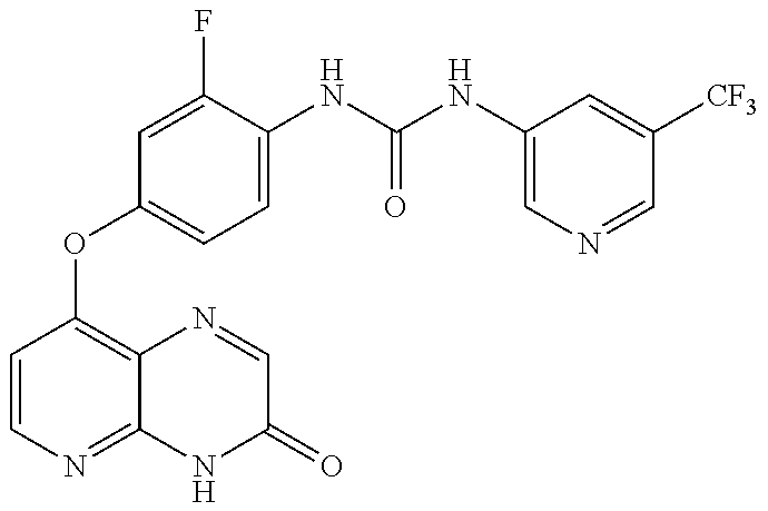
C1=CN=C2C(=C1OC1=CC=C(NC(=O)NC3=CN=CC([CF3])=C3)C(F)=C1)N=CC(=O)N2
